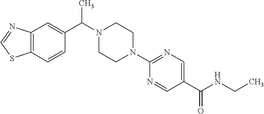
C12=C(C=C(C(C)N3CCN(C4=NC=C(C(=O)NCC)C=N4)CC3)C=C1)N=CS2
